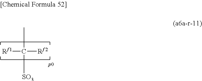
CC([Rf2])([Rf1])[SO3]
